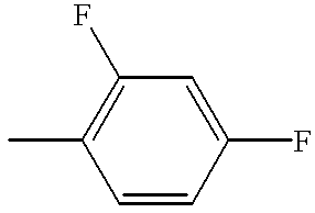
CC1=C(F)C=C(F)C=C1
